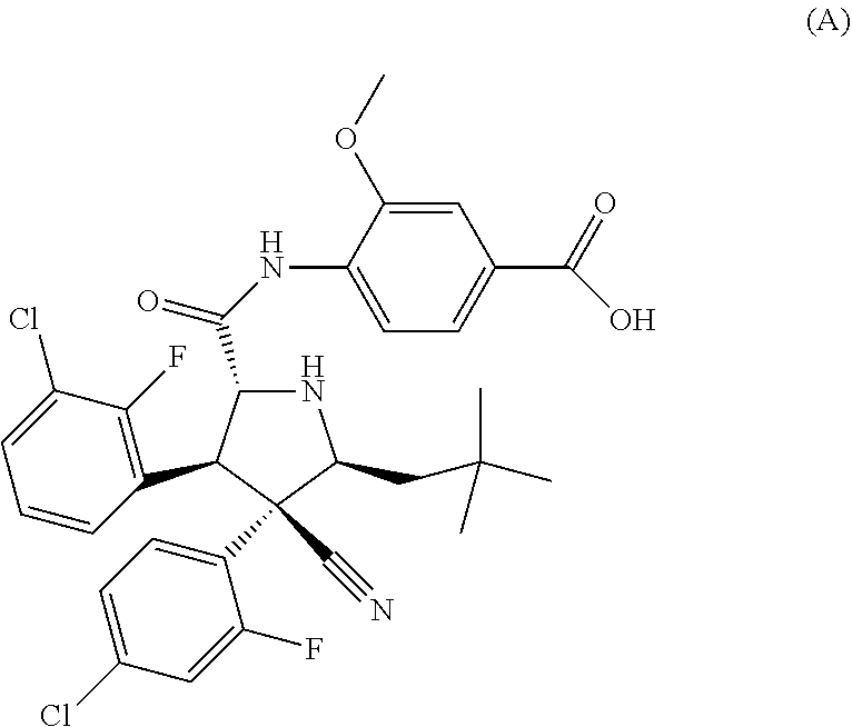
C1=C(OC)C(NC(=O)C2NC(CC(C)(C)C)C(C3=CC=C(Cl)C=C3F)(C#N)C2C2=C(F)C(Cl)=CC=C2)=CC=C1C(=O)O
